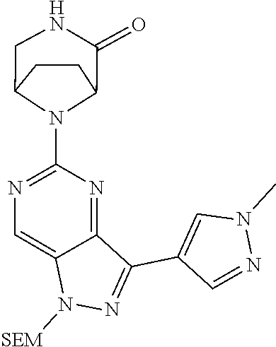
N1([SEM])N=C(C2=CN(C)N=C2)C2=NC(N3C4CCC3CNC4=O)=NC=C12
